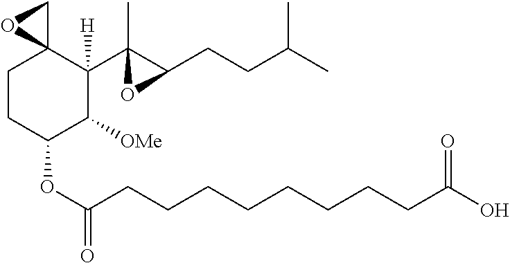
C1CC(OC(CCCCCCCCC(O)=O)=O)C([OMe])C(C2(C)C(CCC(C)C)O2)([H])C12CO2
